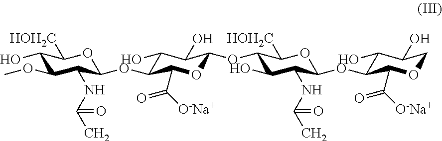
C1(O)C(OC)C(NC(C)=O)C(OC2C(O)C(O)C(OC3C(O)C(NC(C)=O)C(OC4C(O)C(O)COC4C([O-Na+])=O)OC3[HOH2C])OC2C([O-Na+])=O)OC1[HOH2C]
